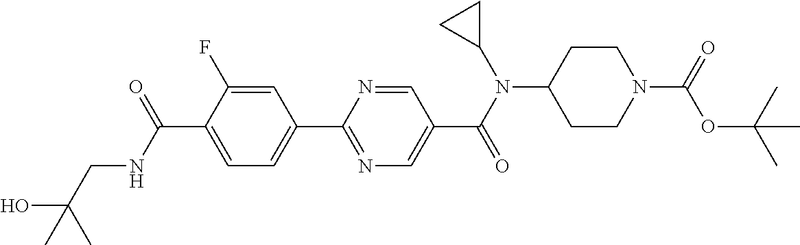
C1(C(NCC(O)(C)C)=O)=CC=C(C2=NC=C(C(N(C3CC3)C3CCN(C(=O)OC(C)(C)C)CC3)=O)C=N2)C=C1F
